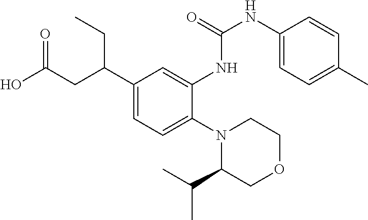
C1(C(CC(O)=O)CC)=CC=C(N2C(C(C)C)COCC2)C(NC(NC2=CC=C(C)C=C2)=O)=C1
